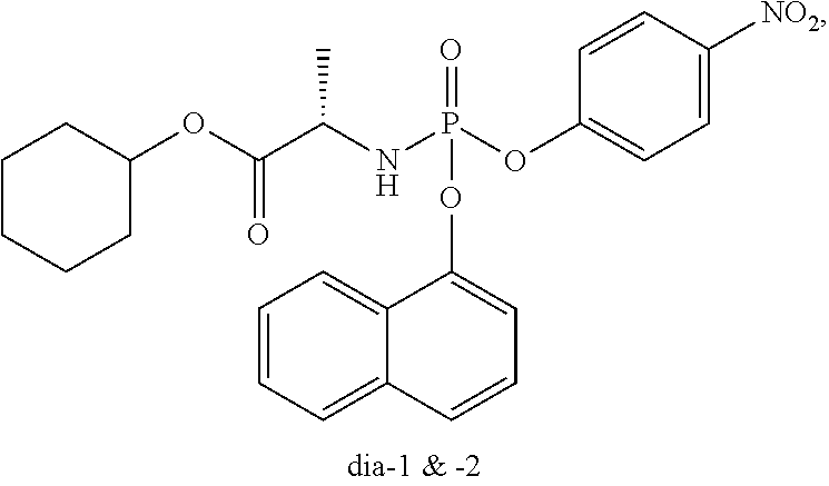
C1=C([NO2])C=CC(OP(NC(C(OC2CCCCC2)=O)C)(=O)OC2=CC=CC3=CC=CC=C23)=C1
